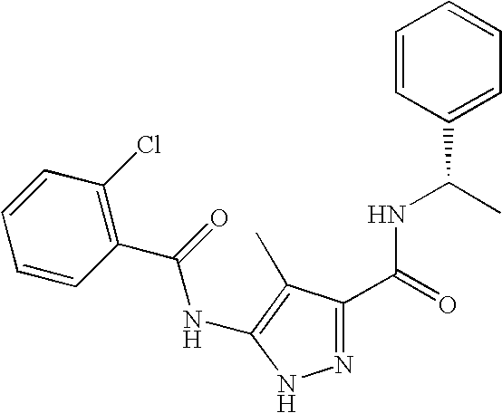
C1(C(=O)NC2=C(C)C(C(NC(C3=CC=CC=C3)C)=O)=NN2)=C(Cl)C=CC=C1
